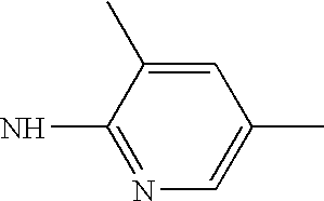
C1=C(C)C(N)=NC=C1C
